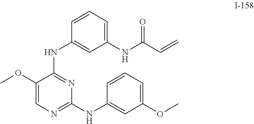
C1=CC(NC2=NC(NC3=CC(OC)=CC=C3)=NC=C2OC)=CC(NC(C=C)=O)=C1
